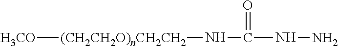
[(CH2CH2O)nCH2CH2](NC(=O)NN)[H3CO]
